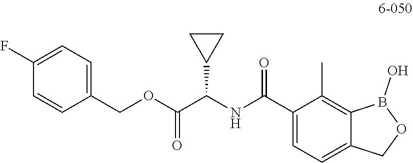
C1(F)=CC=C(COC(C(NC(C2=CC=C3C(=C2C)B(O)OC3)=O)C2CC2)=O)C=C1
